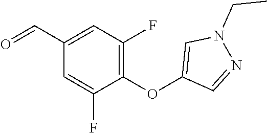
C1(OC2=CN(CC)N=C2)=C(F)C=C(C=O)C=C1F
